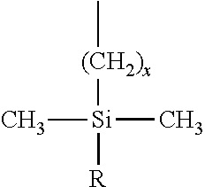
C[(CH2)x][Si](C)(C)[R]
